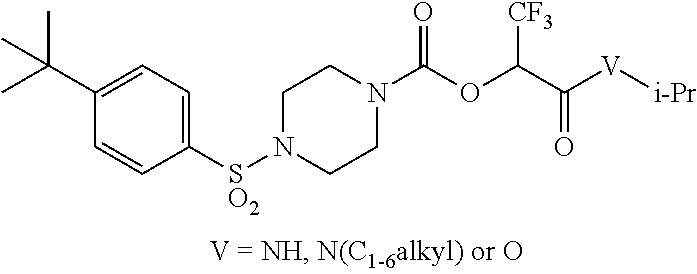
C1([SO2]N2CCN(C(OC(C([V][i-Pr])=O)[CF3])=O)CC2)=CC=C(C(C)(C)C)C=C1
